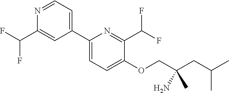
C1(C2=CC=NC(C(F)F)=C2)=CC=C(OCC(CC(C)C)(N)C)C(C(F)F)=N1
